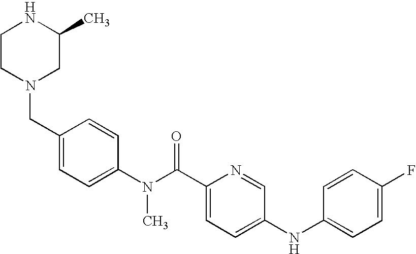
C1CN(CC2=CC=C(N(C(C3=CC=C(NC4=CC=C(F)C=C4)C=N3)=O)C)C=C2)CC(C)N1
